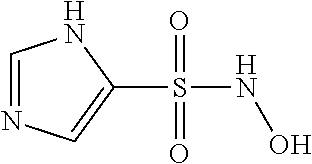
C1=NC=C(S(NO)(=O)=O)N1
